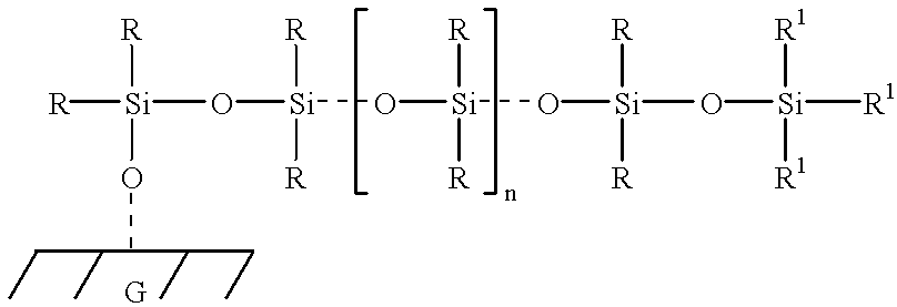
[R][Si](O[Si](O[Si](O[Si](O[Si]([R1])([R1])[R1])([R])[R])([R])[R])([R])[R])([R])OC
